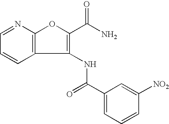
C1=NC2=C(C=C1)C(NC(C1=CC=CC([NO2])=C1)=O)=C(C(=O)N)O2
